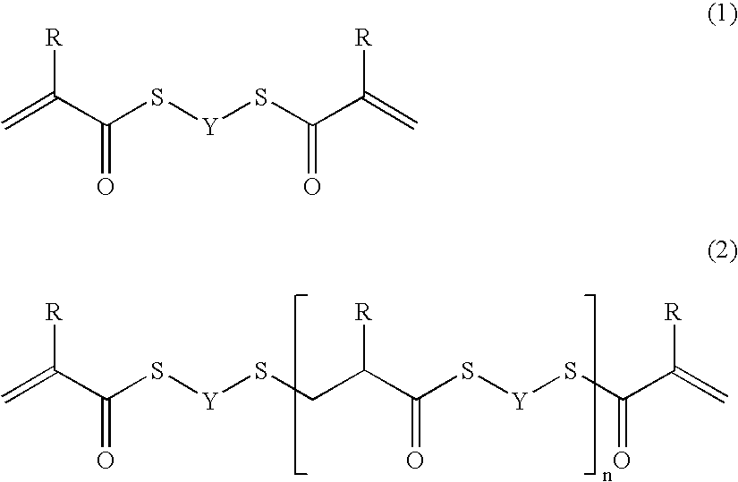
C=C(C(S[Y]SCC(C(S[Y]SC(C(=C)[R])=O)=O)[R])=O)[R].C=C(C(S[Y]SC(C(=C)[R])=O)=O)[R]
